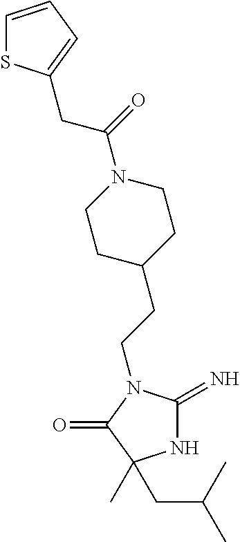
N1C(=N)N(CCC2CCN(C(=O)CC3=CC=CS3)CC2)C(=O)C1(C)CC(C)C
